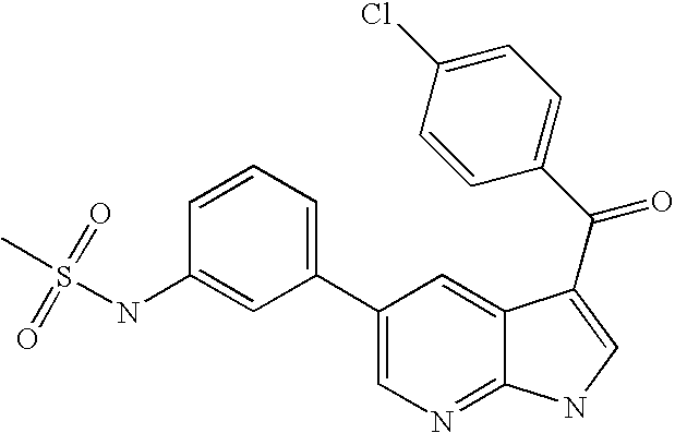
C1(C2=CC=CC(NS(C)(=O)=O)=C2)=CN=C2C(=C1)C(C(=O)C1=CC=C(Cl)C=C1)=CN2
